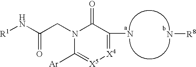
[R1]NC(=O)CN1C([Ar])=[X5][X4]=C(N)C1=O.N[R8]
